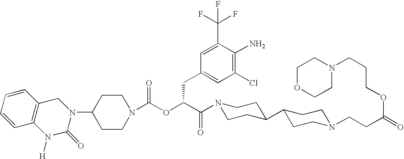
C1(N2CC3=C(N([H])C2=O)C=CC=C3)CCN(C(OC(C(=O)N2CCC(C3CCN(CCC(=O)OCCCN4CCOCC4)CC3)CC2)CC2=CC(Cl)=C(N)C(C(F)(F)F)=C2)=O)CC1
